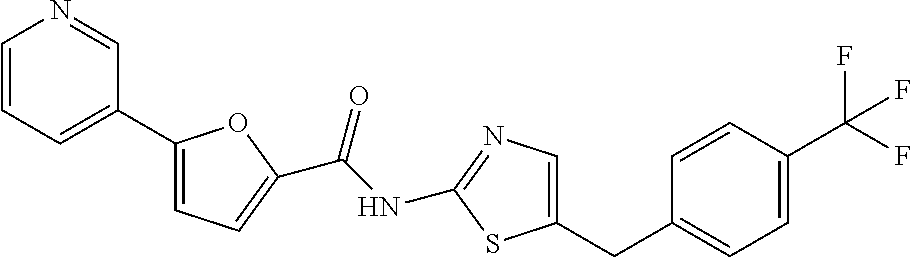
C1=CC(C(F)(F)F)=CC=C1CC1=CN=C(NC(C2=CC=C(C3=CC=CN=C3)O2)=O)S1
